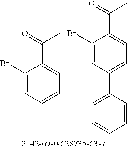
C1(Br)=CC=CC=C1C(=O)C.C1(Br)=CC(C2=CC=CC=C2)=CC=C1C(=O)C
